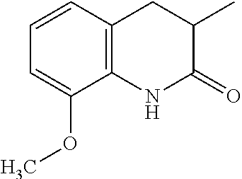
C12=C(C=CC=C1OC)CC(C)C(=O)N2
